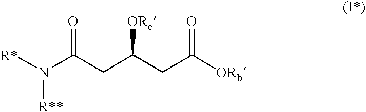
N(C(CC(CC([ORb])=O)[ORc])=O)([R*])[R**]
